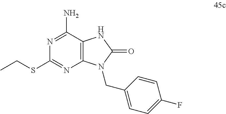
N1=C(N)C2=C(N=C1SCC)N(CC1=CC=C(F)C=C1)C(=O)N2
